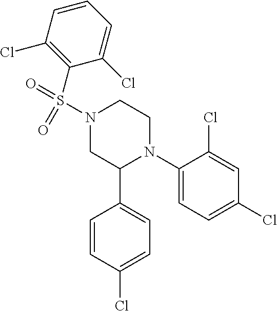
C1(N2CCN(S(=O)(=O)C3=C(Cl)C=CC=C3Cl)CC2C2=CC=C(Cl)C=C2)=CC=C(Cl)C=C1Cl
